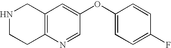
N1CCC2=C(C1)C=C(OC1=CC=C(F)C=C1)C=N2
